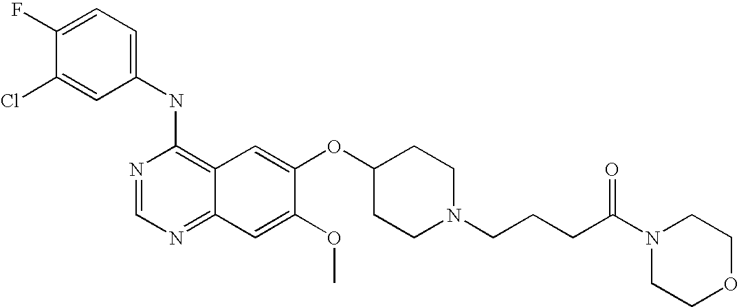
C1=C(Cl)C(F)=CC=C1NC1=C2C(=NC=N1)C=C(OC)C(OC1CCN(CCCC(N3CCOCC3)=O)CC1)=C2
